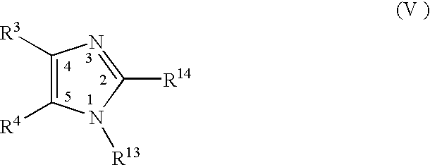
C1([R3])=C([R4])N([R13])C([R14])=N1
